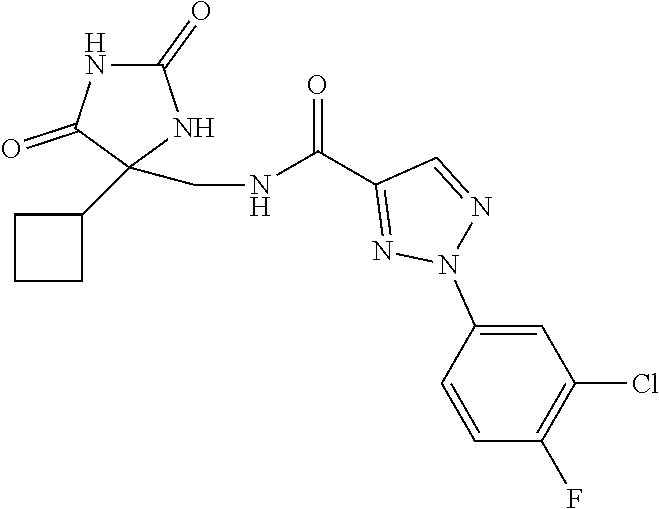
N1C(=O)NC(C2CCC2)(CNC(C2=NN(C3=CC(Cl)=C(F)C=C3)N=C2)=O)C1=O
